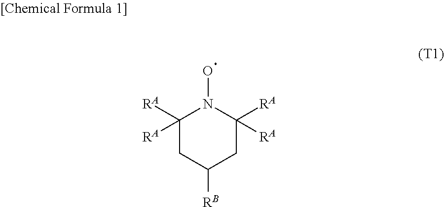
C1([RA])([RA])CC([RB])CC([RA])([RA])N1O
